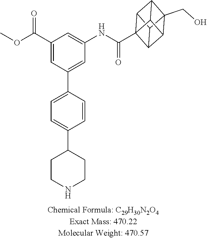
C1=C(C2=CC=C(C3CCNCC3)C=C2)C=C(C(OC)=O)C=C1NC(=O)C12C3C4C5(CO)C(C41)C2C35
